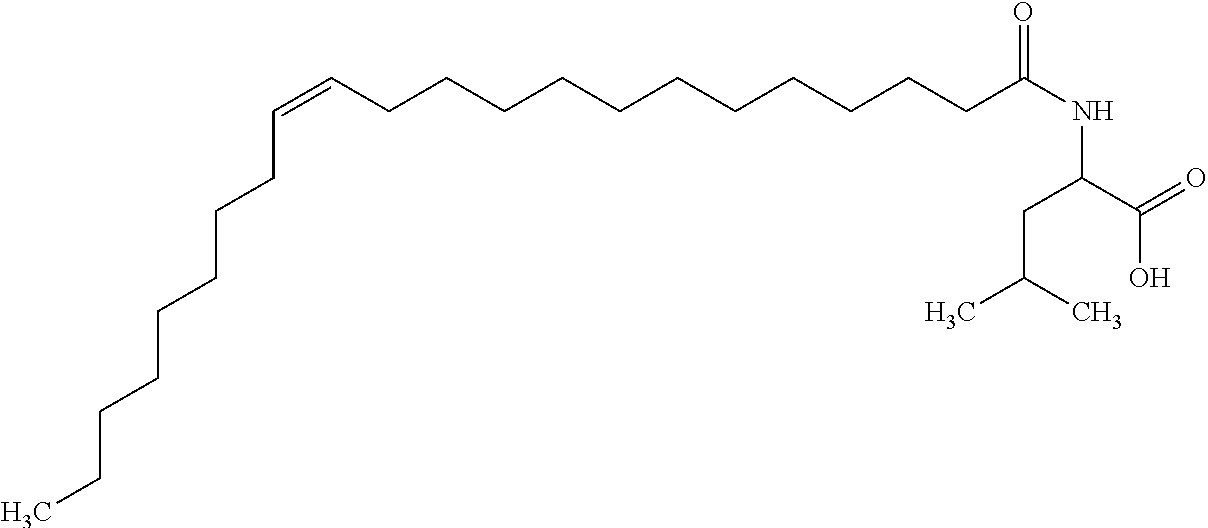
C(=CCCCCCCCCCCCC(NC(C(=O)O)CC(C)C)=O)CCCCCCCC
